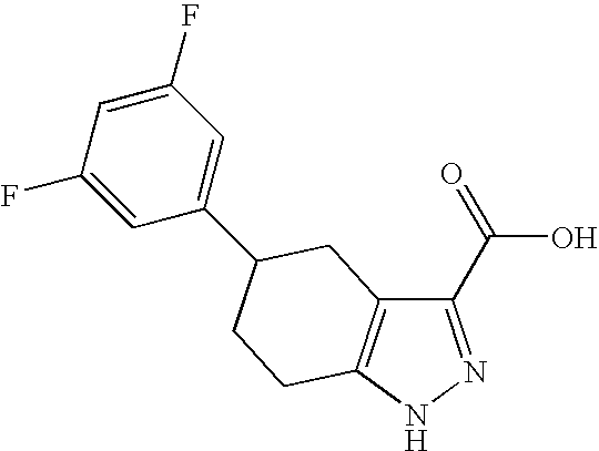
C1(C(=O)O)=NNC2=C1CC(C1=CC(F)=CC(F)=C1)CC2
